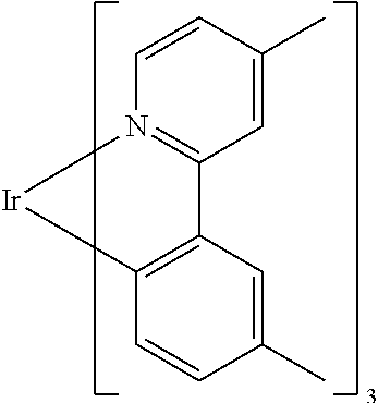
C1(C)=CC2=N(C=C1)[Ir]C1=C2C=C(C)C=C1
